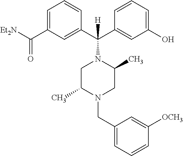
C1=C(C([Et2N])=O)C=C(C(C2=CC(O)=CC=C2)(N2CC(C)N(CC3=CC=CC([OCH3])=C3)CC2C)[H])C=C1
